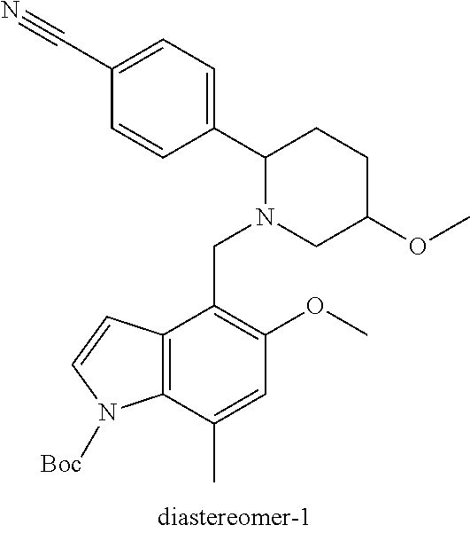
C1=CC(C2N(CC3=C(OC)C=C(C)C4=C3C=CN4[Boc])CC(OC)CC2)=CC=C1C#N
